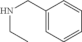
N(CC)CC1=CC=CC=C1
